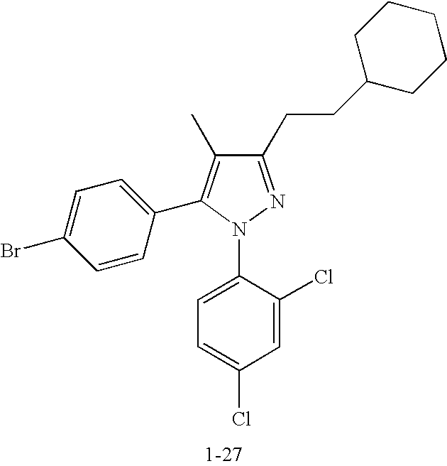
C1(CCC2CCCCC2)=NN(C2=CC=C(Cl)C=C2Cl)C(C2=CC=C(Br)C=C2)=C1C
